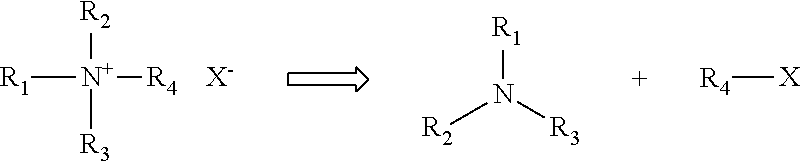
[N+]([R3])([R2])([R1])[R4].[X-].[R2]N([R3])[R1].[R4][X]
